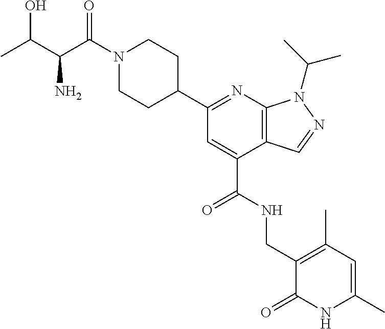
C1N(C(C(C(C)O)N)=O)CCC(C2=NC3=C(C(C(=O)NCC4=C(C)C=C(C)NC4=O)=C2)C=NN3C(C)C)C1
